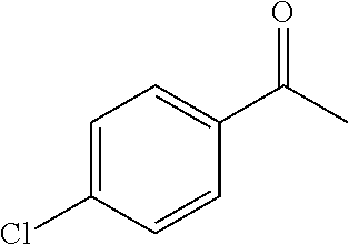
C1=C(Cl)C=CC(C(C)=O)=C1
